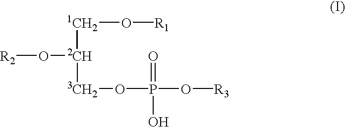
[1CH2](O[R1])[2CH]([3CH2]OP(O[R3])(=O)O)O[R2]
